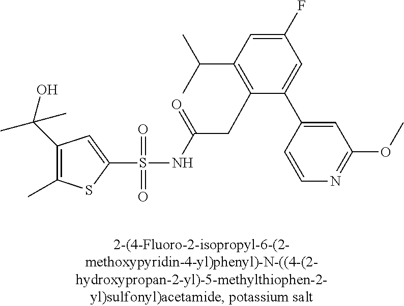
S(=O)(=O)(NC(CC1=C(C(C)C)C=C(F)C=C1C1=CC(OC)=NC=C1)=O)C1=CC(C(C)(O)C)=C(C)S1
